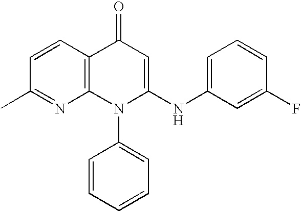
C1(C)=NC2=C(C=C1)C(=O)C=C(NC1=CC=CC(F)=C1)N2C1=CC=CC=C1
